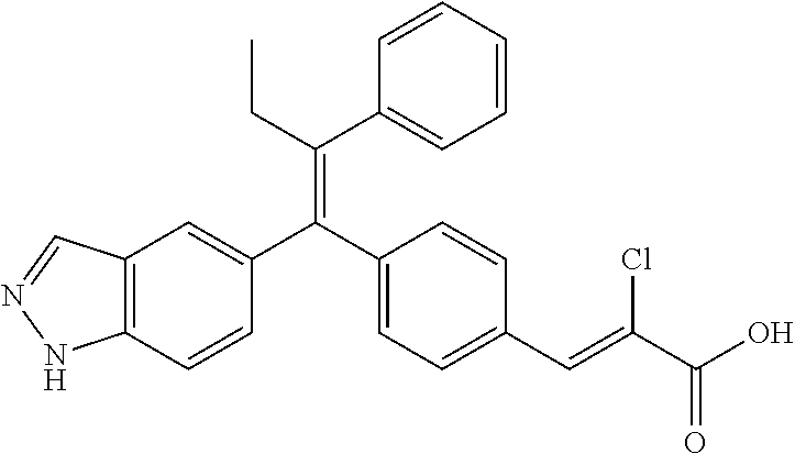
C12=C(C=CC(C(C3=CC=C(C=C(C(O)=O)Cl)C=C3)=C(CC)C3=CC=CC=C3)=C1)NN=C2
